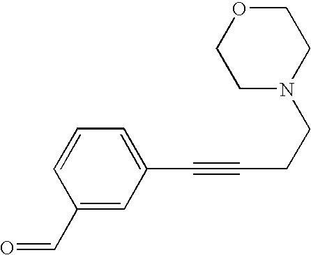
C1(C=O)=CC(C#CCCN2CCOCC2)=CC=C1
